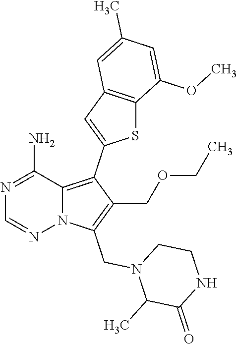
N1=C(N)C2=C(C3=CC4=C(S3)C(OC)=CC(C)=C4)C(COCC)=C(CN3C(C)C(=O)NCC3)N2N=C1
